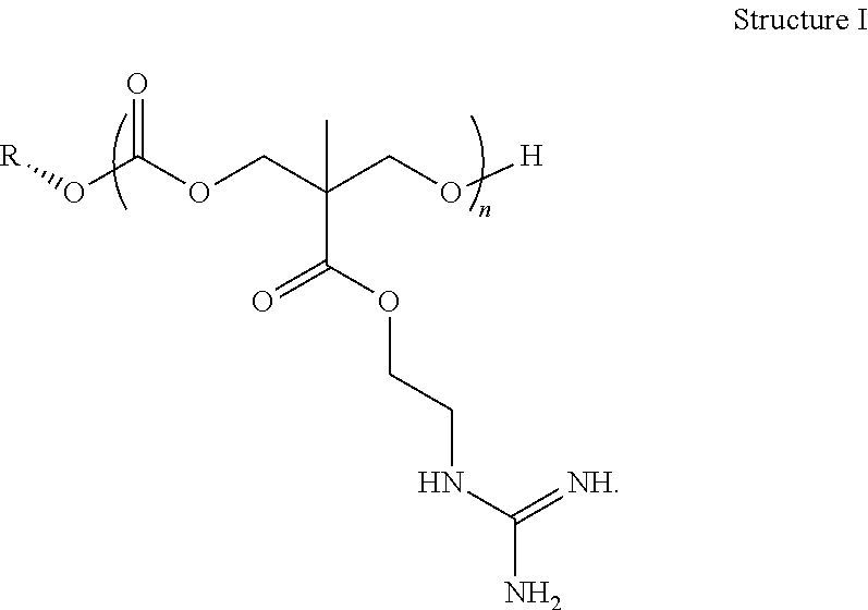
[R]OC(OCC(CO[H])(C)C(=O)OCCNC(N)=[NH])=O
